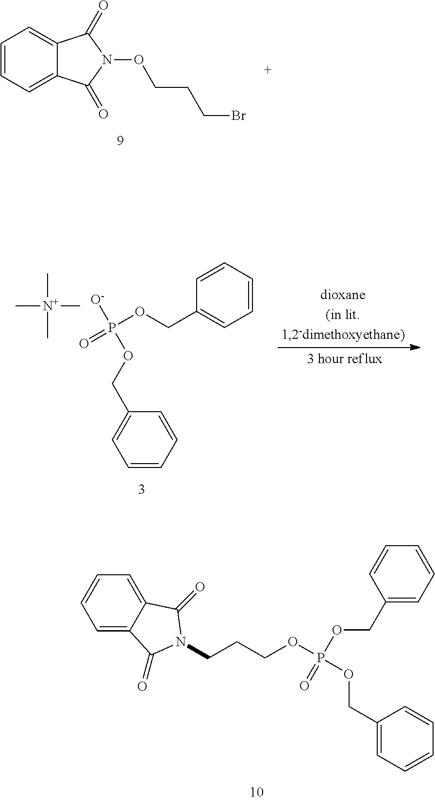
C1=CC=C2C(=C1)C(=O)N(OCCCBr)C2=O.C1=CC(COP([O-])(=O)OCC2=CC=CC=C2)=CC=C1.C[N+](C)(C)C.C1(COP(OCC2=CC=CC=C2)(OCCCN2C(=O)C3=CC=CC=C3C2=O)=O)=CC=CC=C1
